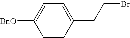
C1(CCBr)=CC=C([BnO])C=C1
